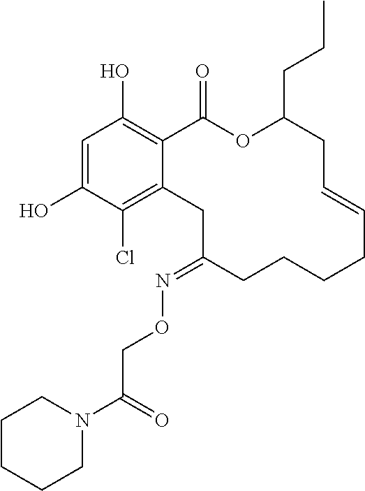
C1=C(O)C(Cl)=C2C(=C1O)C(=O)OC(CCC)CC=CCCCCC(=NOCC(N1CCCCC1)=O)C2
